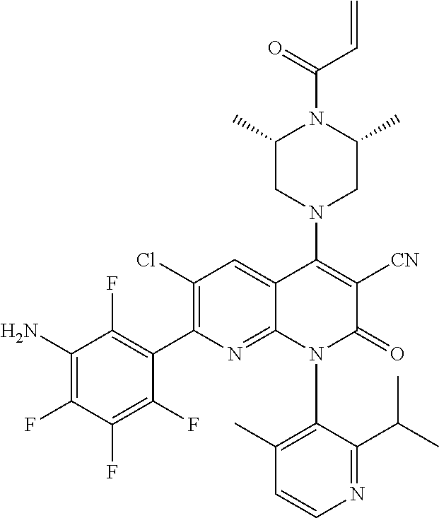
FC1=C(C2=C(Cl)C=C3C(=N2)N(C2=C(C)C=CN=C2C(C)C)C(=O)C([CN])=C3N2CC(C)N(C(=O)C=C)C(C)C2)C(F)=C(F)C(F)=C1N
